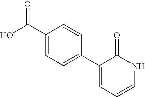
OC(C1=CC=C(C2=CC=CNC2=O)C=C1)=O
